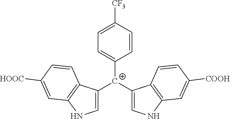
C1([C+](C2=CNC3=C2C=CC([COOH])=C3)C2=CNC3=C2C=CC([HOOC])=C3)=CC=C([CF3])C=C1
